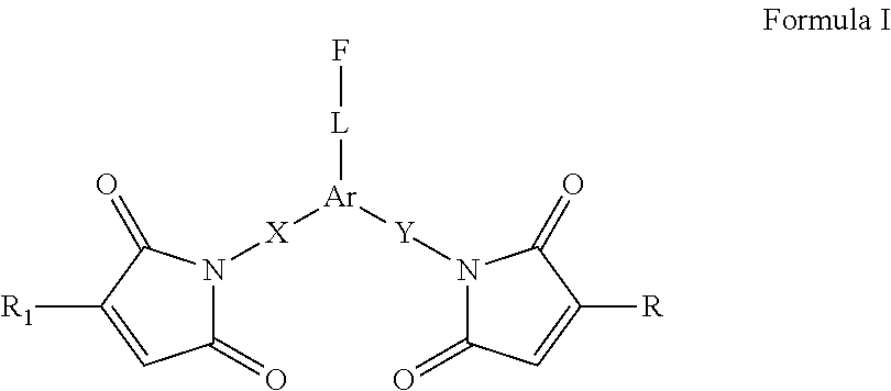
C1(=O)N([X][Ar]([L]F)[Y]N2C(=O)C=C([R])C2=O)C(=O)C([R1])=C1
